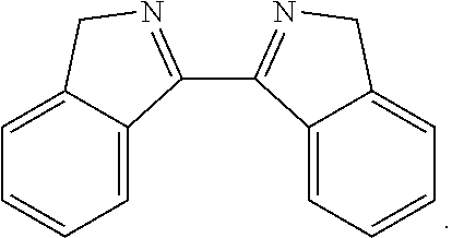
C1=C2C(=CC=C1)C(C1=NCC3=CC=CC=C31)=NC2
